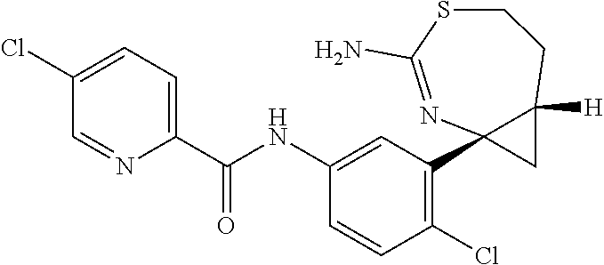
C1(Cl)=CC=C(C(NC2=CC(C34CC3([H])CCSC(N)=N4)=C(Cl)C=C2)=O)N=C1
